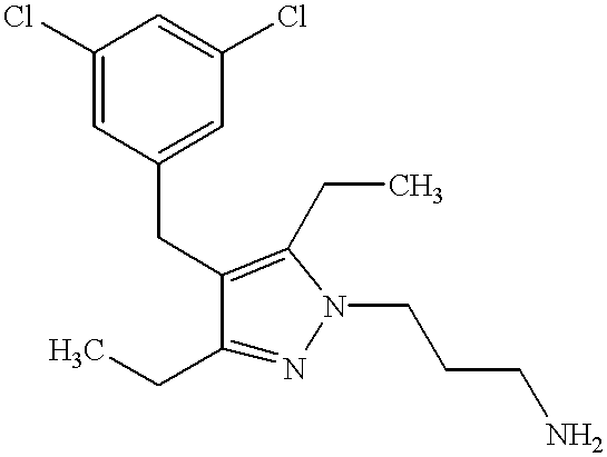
C1(CC)=NN(CCCN)C(CC)=C1CC1=CC(Cl)=CC(Cl)=C1
